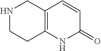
C12=C(NC(=O)C=C1)CCNC2
